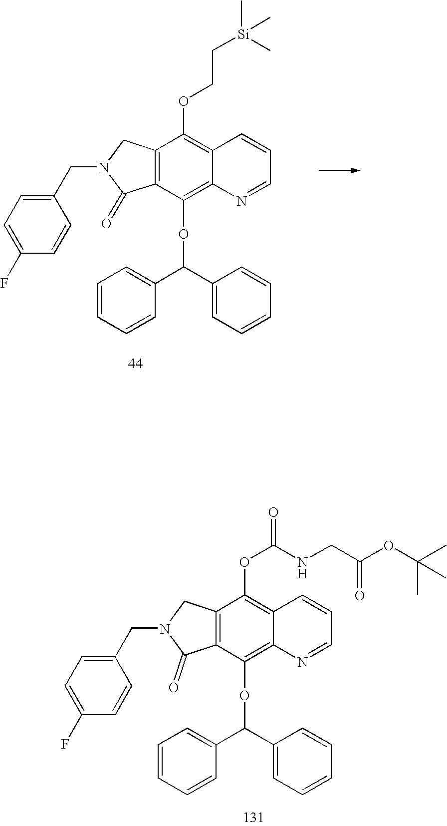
C12=C(C(OC(C3=CC=CC=C3)C3=CC=CC=C3)=C3C(=C1OC(NCC(OC(C)(C)C)=O)=O)C=CC=N3)C(=O)N(CC1=CC=C(F)C=C1)C2.C12=C(CN(CC3=CC=C(F)C=C3)C1=O)C(OCC[Si](C)(C)C)=C1C(=C2OC(C2=CC=CC=C2)C2=CC=CC=C2)N=CC=C1
